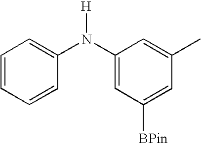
C1=CC=CC(N(C2=CC([BPin])=CC(C)=C2)[H])=C1
